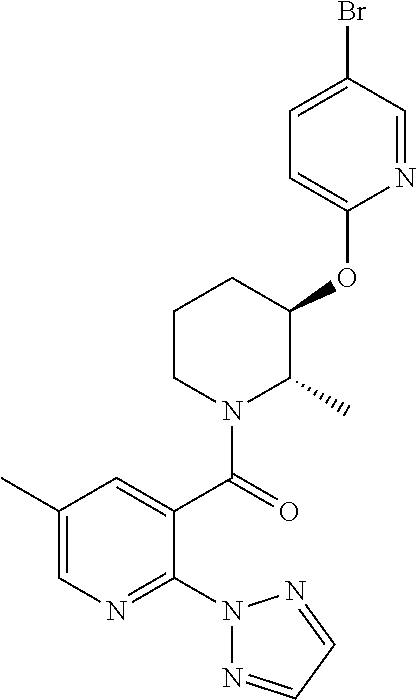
C1(C)=CN=C(N2N=CC=N2)C(C(=O)N2C(C)C(OC3=CC=C(Br)C=N3)CCC2)=C1
